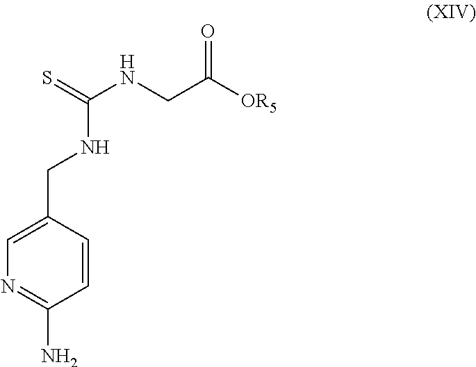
N1=C(N)C=CC(CNC(NCC([OR5])=O)=S)=C1
